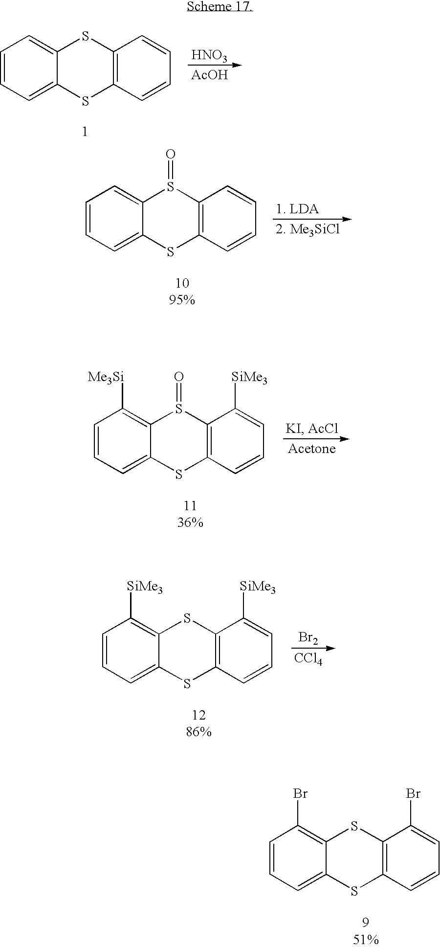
C1=CC=C2C(=C1)S(=O)C1=C(S2)C=CC=C1.C1=CC=C2C(=C1[Me3Si])S(=O)C1=C(S2)C=CC=C1[SiMe3].C1=CC=C2C(=C1[SiMe3])SC1=C(S2)C=CC=C1[SiMe3].[Br2].[CCl4].C1=CC=C2C(=C1Br)SC1=C(S2)C=CC=C1Br.C1=CC=C2C(=C1)SC1=C(S2)C=CC=C1.[HNO3].[AcOH]
